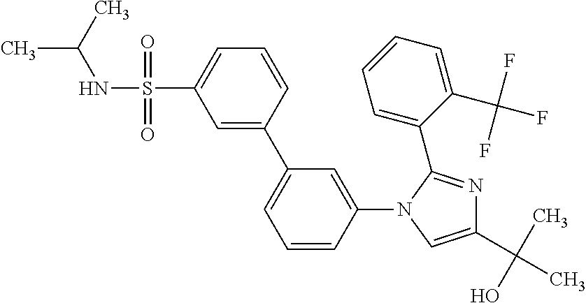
CC(C)NS(C1=CC=CC(C2=CC=CC(N3C(C4=CC=CC=C4C(F)(F)F)=NC(C(C)(O)C)=C3)=C2)=C1)(=O)=O
